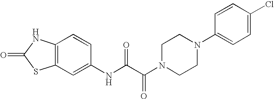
C12=C(C=C(NC(C(N3CCN(C4=CC=C(Cl)C=C4)CC3)=O)=O)C=C1)SC(=O)N2
